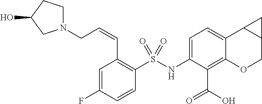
C1(NS(C2=C(C=CCN3CCC(O)C3)C=C(F)C=C2)(=O)=O)=CC=C2C(=C1C(=O)O)OCC1C2C1
